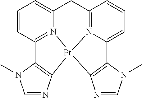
C1=CC2=N3C(=C1)CC1=N4C(=CC=C1)C1=C([Pt]34C3=C2N(C)C=N3)N=CN1C
